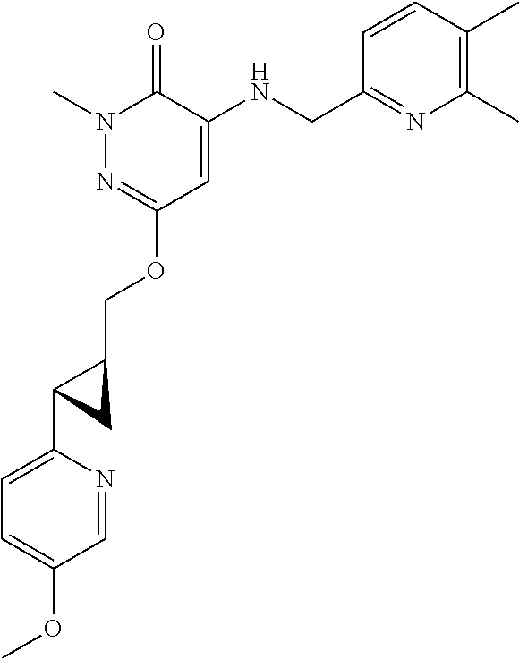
N1(C)N=C(OCC2CC2C2=CC=C(OC)C=N2)C=C(NCC2=NC(C)=C(C)C=C2)C1=O
